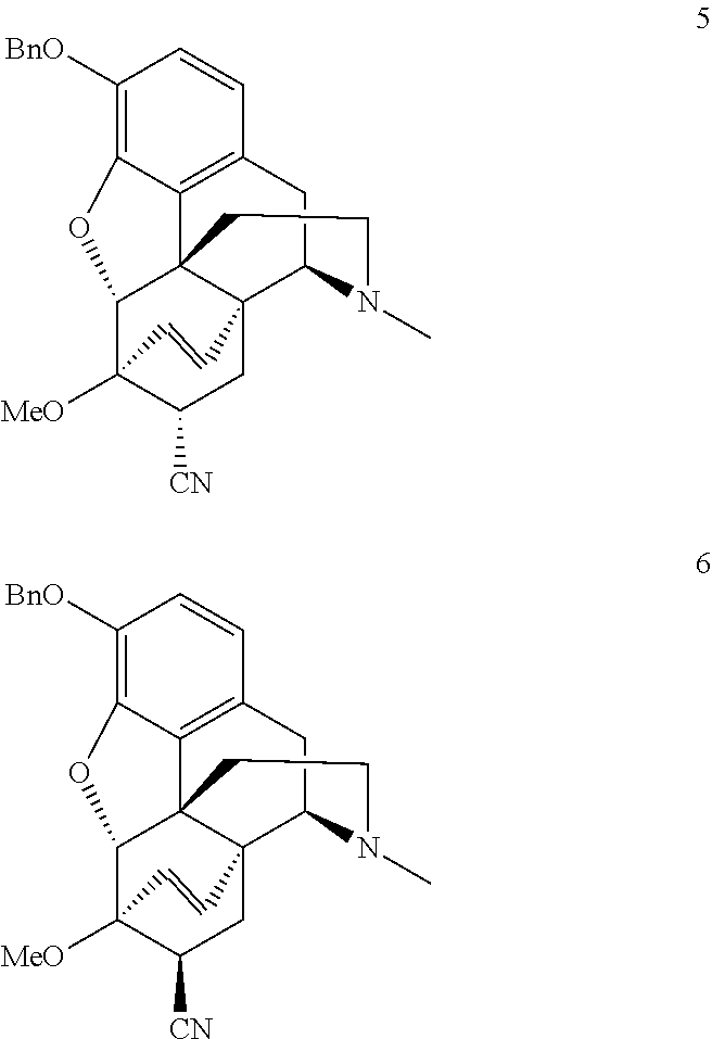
C1([BnO])=C2C3=C(C=C1)CC1C45C3(C(C([MeO])(C([CN])C4)C=C5)O2)CCN1C.C1([BnO])=C2C3=C(C=C1)CC1C45C3(C(C([MeO])(C([CN])C4)C=C5)O2)CCN1C
